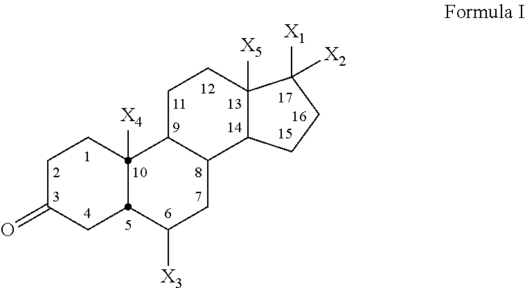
C1C(=O)CC2C([X3])CC3C(CCC4([X5])C3CCC4([X1])[X2])C2([X4])C1
